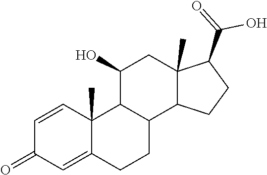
C1=CC2(C)C(=CC1=O)CCC1C2C(O)CC2(C)C1CCC2C(=O)O
